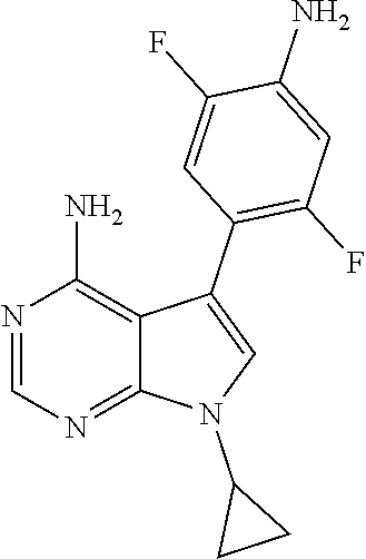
N1=CN=C2C(=C1N)C(C1=C(F)C=C(N)C(F)=C1)=CN2C1CC1
